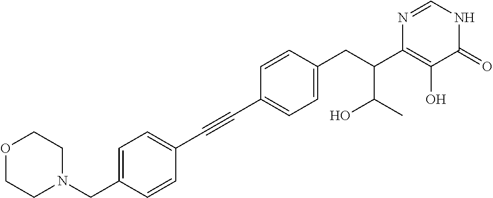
C(C1=CC=C(CC(C2=C(O)C(=O)NC=N2)C(O)C)C=C1)#CC1=CC=C(CN2CCOCC2)C=C1
